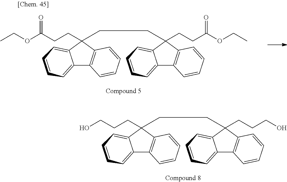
C12=CC=CC=C1C(CCCO)(CCC1(CCCO)C3=C(C4=CC=CC=C41)C=CC=C3)C1=C2C=CC=C1.C12=CC=CC=C1C(CCC(OCC)=O)(CCC1(CCC(OCC)=O)C3=C(C4=CC=CC=C41)C=CC=C3)C1=C2C=CC=C1
